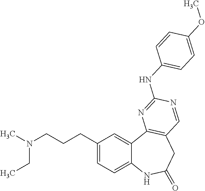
C1(CCCN(CC)C)=CC=C2C(=C1)C1=C(CC(=O)N2)C=NC(NC2=CC=C(OC)C=C2)=N1
